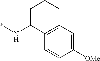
C1C(N*)C2=C(CC1)C=C([OMe])C=C2
